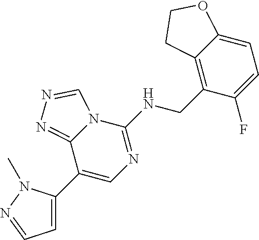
C1(C2=CC=NN2C)=CN=C(NCC2=C3C(=CC=C2F)OCC3)N2C1=NN=C2
